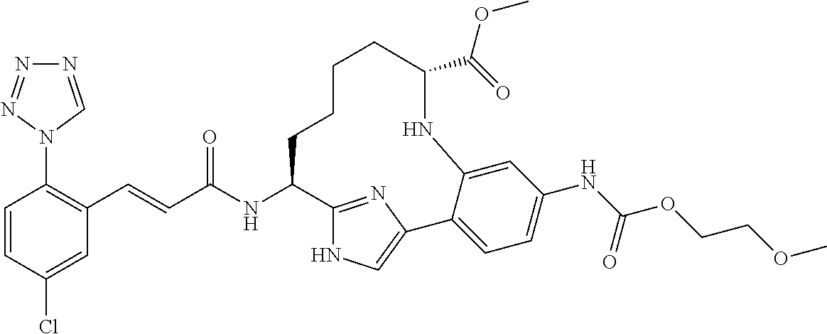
C1(N2C=NN=N2)=C(C=CC(NC2C3=NC(=CN3)C3=CC=C(NC(OCCOC)=O)C=C3NC(C(=O)OC)CCCC2)=O)C=C(Cl)C=C1
